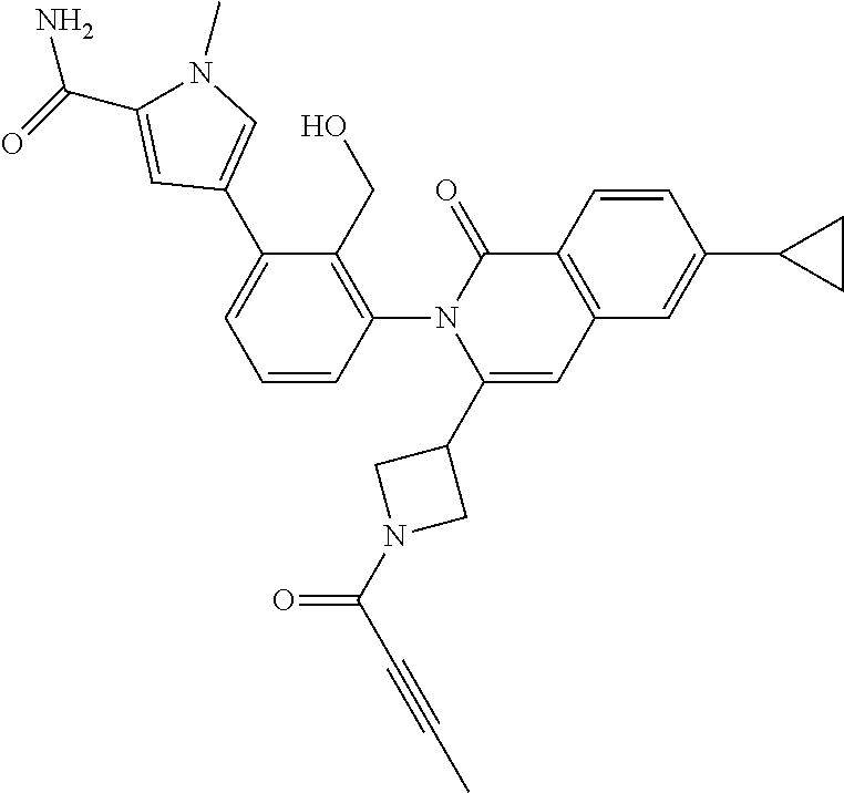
C1=CC(N2C(C3CN(C(C#CC)=O)C3)=CC3=C(C2=O)C=CC(C2CC2)=C3)=C(CO)C(C2=CN(C)C(C(N)=O)=C2)=C1
